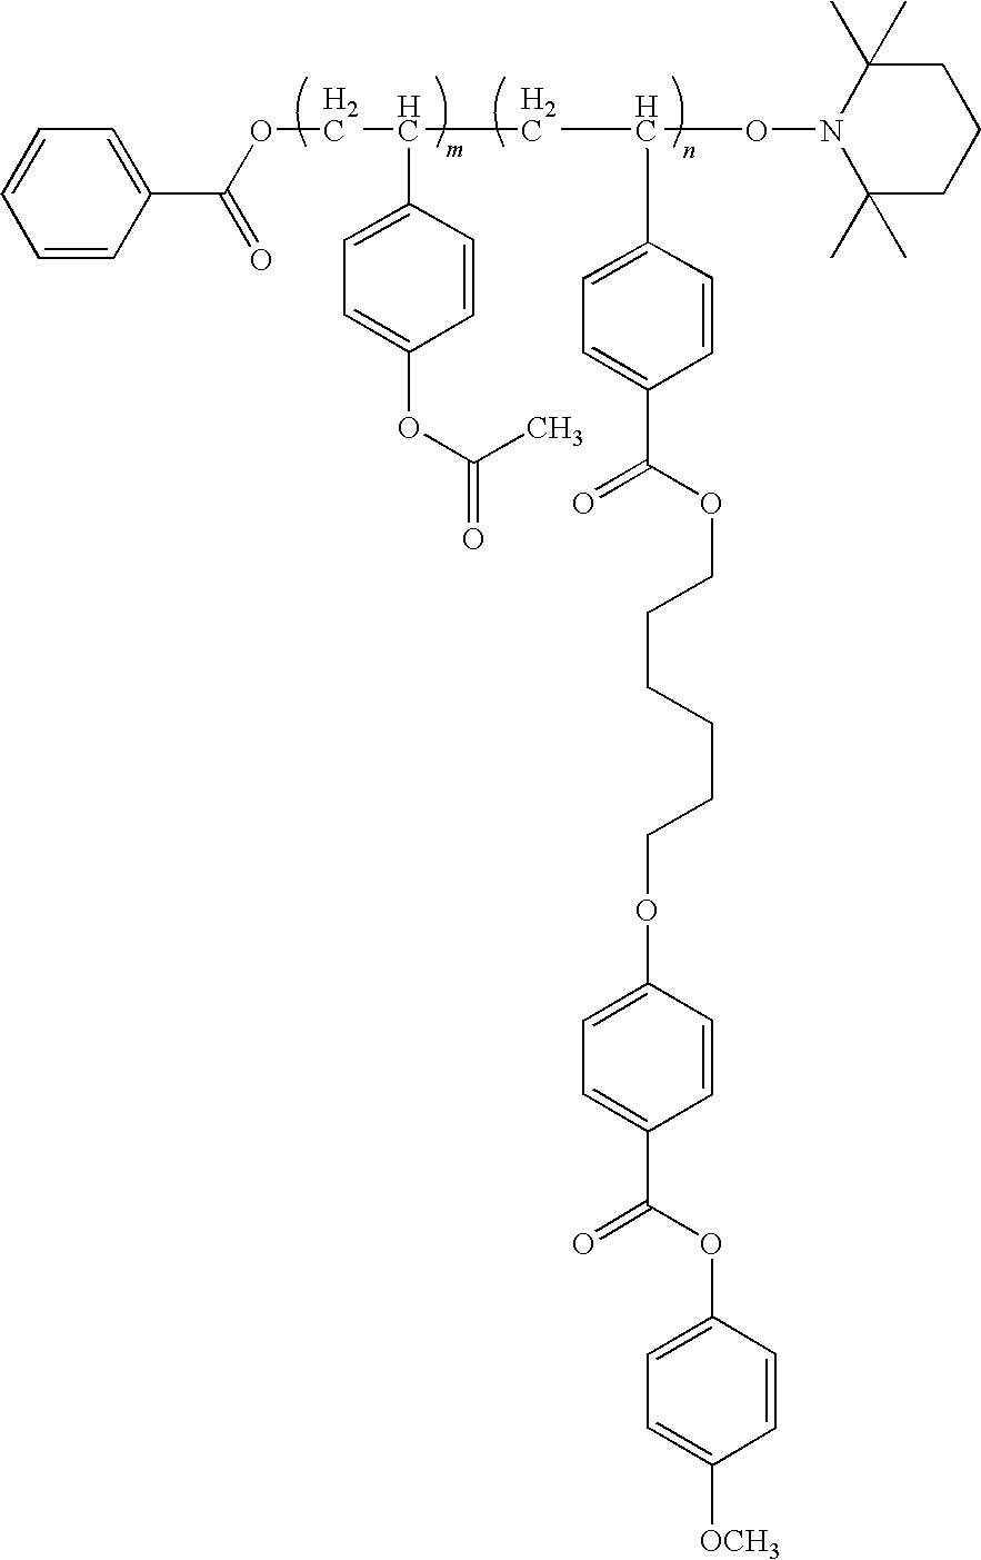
C1=CC(C(OCC(CC(ON2C(C)(C)CCCC2(C)C)C2=CC=C(C(OCCCCCCOC3=CC=C(C(OC4=CC=C([OCH3])C=C4)=O)C=C3)=O)C=C2)C2=CC=C(OC(=O)C)C=C2)=O)=CC=C1
